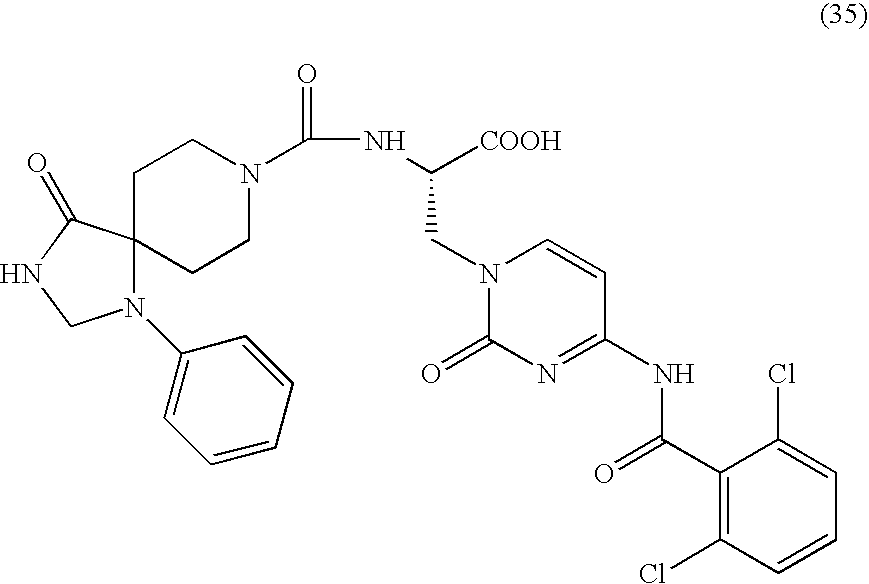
C(NC([COOH])CN1C(=O)N=C(NC(C2=C(Cl)C=CC=C2Cl)=O)C=C1)(=O)N1CCC2(CC1)N(C1=CC=CC=C1)CNC2=O
